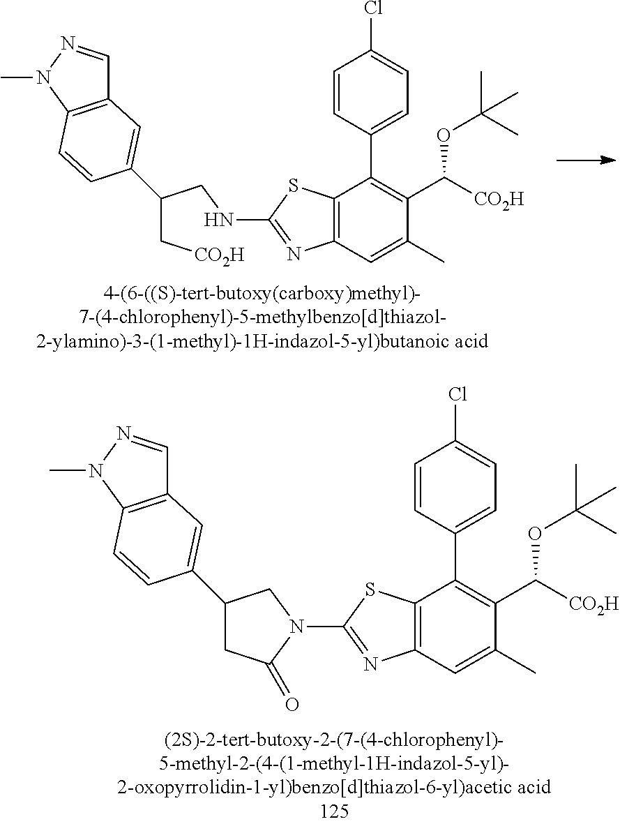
C12=C(C=C(C)C(C([CO2H])OC(C)(C)C)=C1C1=CC=C(Cl)C=C1)N=C(NCC(C[CO2H])C1=CC3=C(N(C)N=C3)C=C1)S2.C12=C(C=C(C)C(C([CO2H])OC(C)(C)C)=C1C1=CC=C(Cl)C=C1)N=C(N1CC(C3=CC4=C(N(C)N=C4)C=C3)CC1=O)S2
